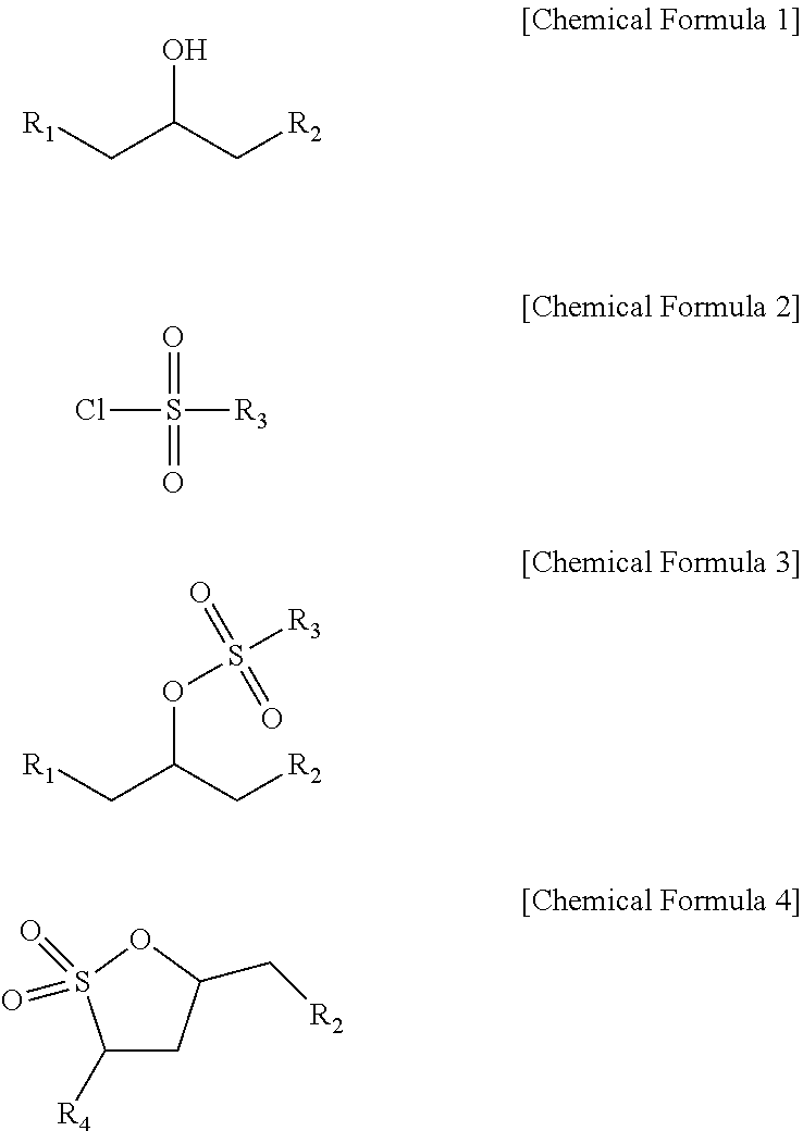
OC(C[R2])C[R1].S(=O)(=O)([R3])Cl.O(C(C[R2])C[R1])S([R3])(=O)=O.C1([R4])CC(C[R2])OS1(=O)=O
